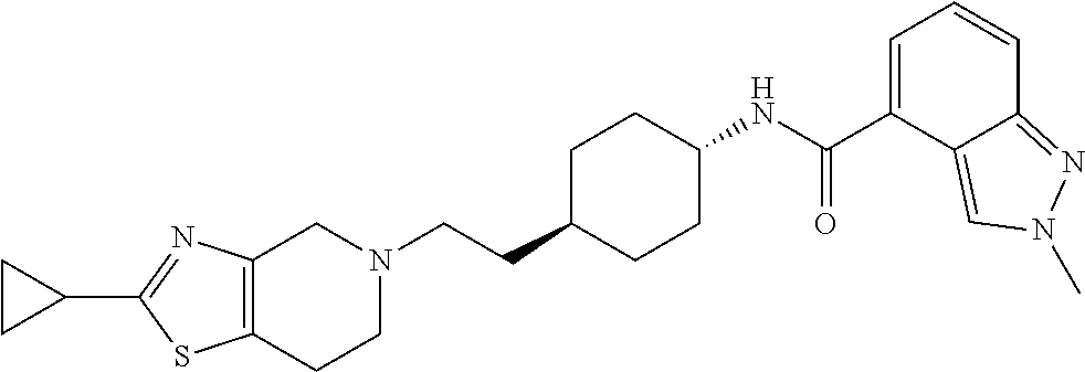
C12=C(CCN(CCC3CCC(NC(C4=CC=CC5=NN(C)C=C45)=O)CC3)C1)SC(C1CC1)=N2
